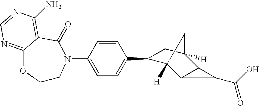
C1CN(C2=CC=C(C3C4([H])C5C(C([H])(C3)C4)C5C(=O)O)C=C2)C(=O)C2=C(N)N=CN=C2O1
